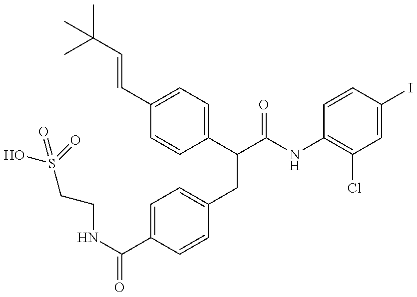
OS(CCNC(=O)C1=CC=C(CC(C(NC2=C(Cl)C=C(I)C=C2)=O)C2=CC=C(C=CC(C)(C)C)C=C2)C=C1)(=O)=O
